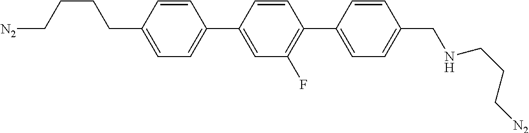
[N2]CCCCC1=CC=C(C2=CC(F)=C(C3=CC=C(CNCCC[N2])C=C3)C=C2)C=C1
